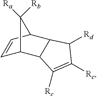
C1=CC2C([Ra])([Rb])C1C1C2C([Rd])C([Rc])=C1[Rc]
